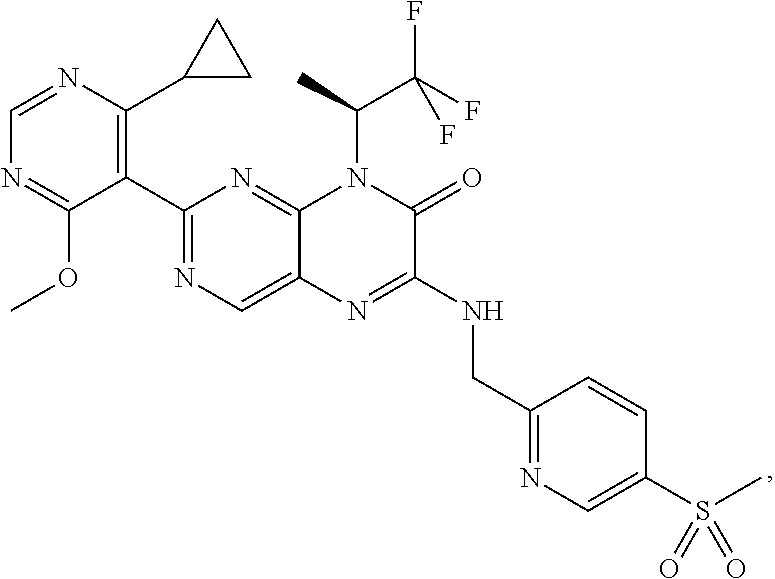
C1(C2=C(C3CC3)N=CN=C2OC)=NC=C2C(=N1)N(C(C)C(F)(F)F)C(=O)C(NCC1=NC=C(S(=O)(=O)C)C=C1)=N2
